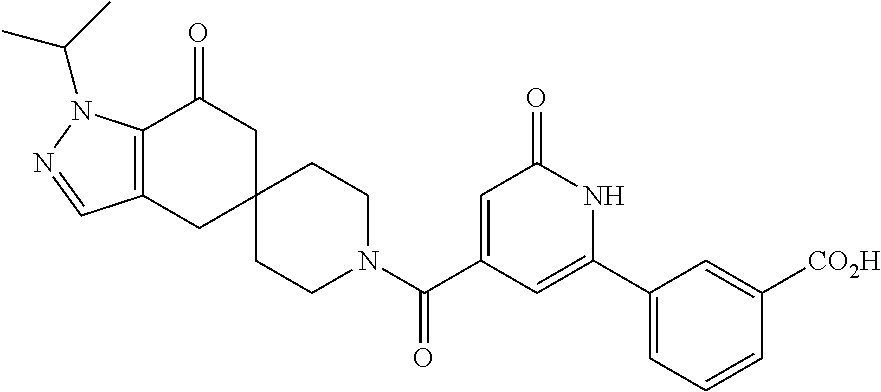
C12=C(CC3(CC1=O)CCN(C(C1=CC(=O)NC(C4=CC=CC([CO2H])=C4)=C1)=O)CC3)C=NN2C(C)C
